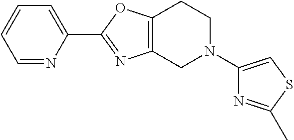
C1=NC(C2=NC3=C(O2)CCN(C2=CSC(C)=N2)C3)=CC=C1
